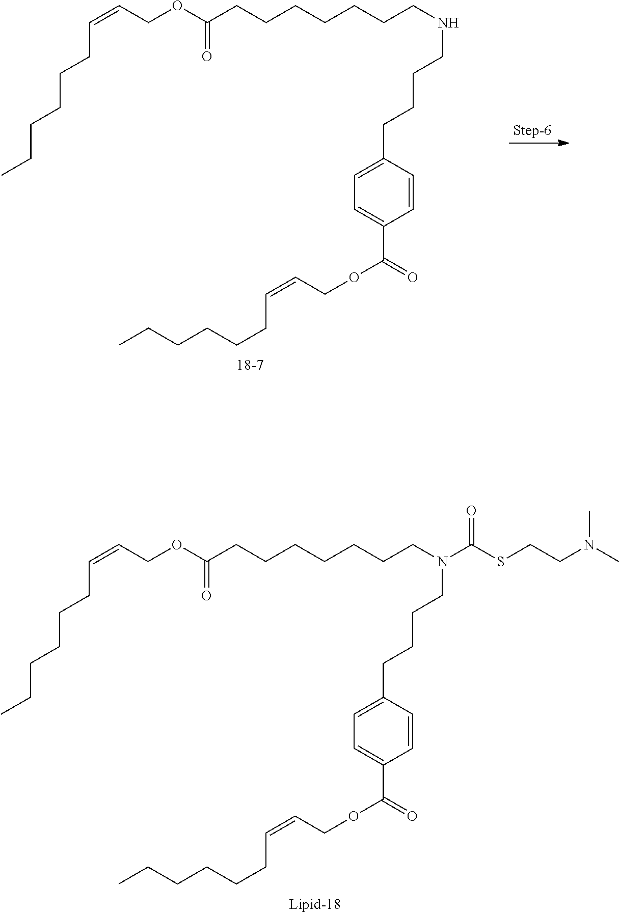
C(=CCOC(CCCCCCCNCCCCC1=CC=C(C(=O)OCC=CCCCCCC)C=C1)=O)CCCCCC.C(=CCOC(CCCCCCCN(CCCCC1=CC=C(C(=O)OCC=CCCCCCC)C=C1)C(SCCN(C)C)=O)=O)CCCCCC
